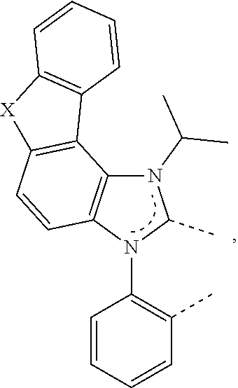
N1(C(C)C)C2=C(N(C3=C(C)C=CC=C3)C1C)C=CC1=C2C2=C([X]1)C=CC=C2
